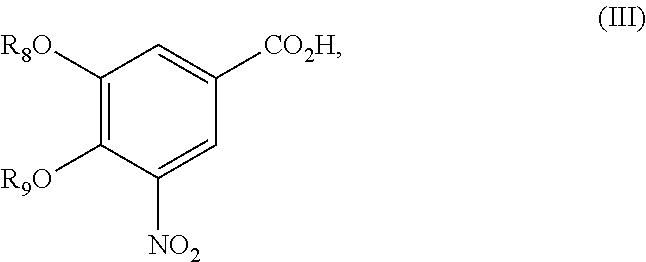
C1([R8O])=C([R9O])C([NO2])=CC([CO2H])=C1
